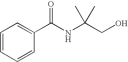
C1=CC(C(NC(CO)(C)C)=O)=CC=C1
